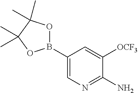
C1(B2OC(C)(C)C(C)(C)O2)=CN=C(N)C([OCF3])=C1
